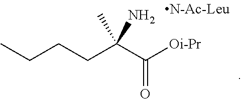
CCCCC(C([Oi-Pr])=O)(C)N
